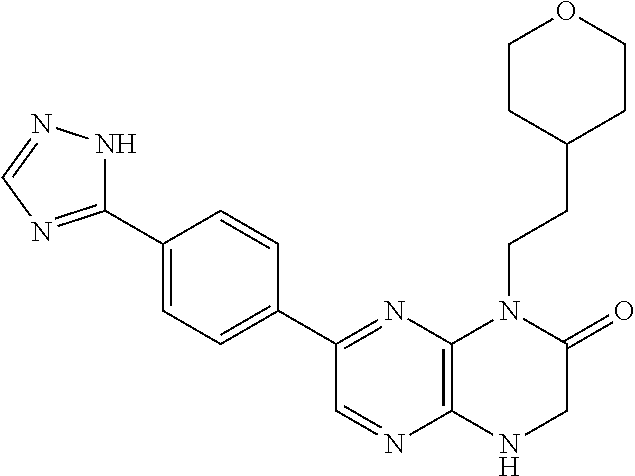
C1(C2=NC=NN2)=CC=C(C2=NC3=C(N=C2)NCC(=O)N3CCC2CCOCC2)C=C1
